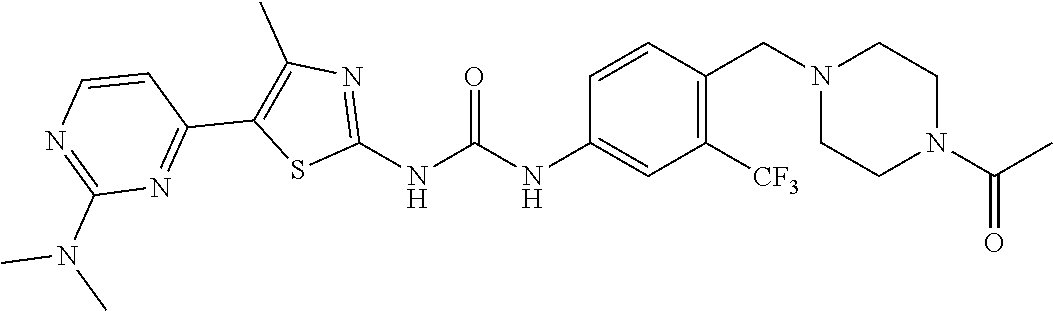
C1([CF3])=C(CN2CCN(C(C)=O)CC2)C=CC(NC(NC2=NC(C)=C(C3=NC(N(C)C)=NC=C3)S2)=O)=C1
